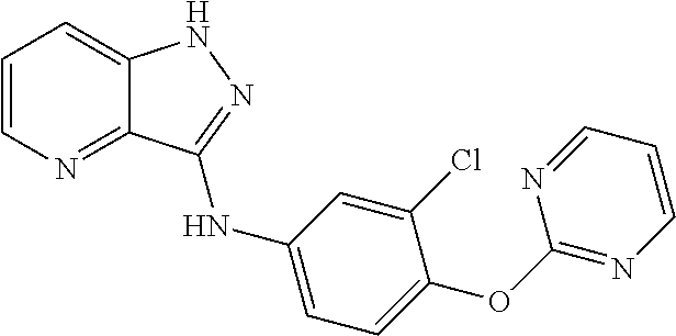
C1=CN=C2C(=C1)NN=C2NC1=CC=C(OC2=NC=CC=N2)C(Cl)=C1
